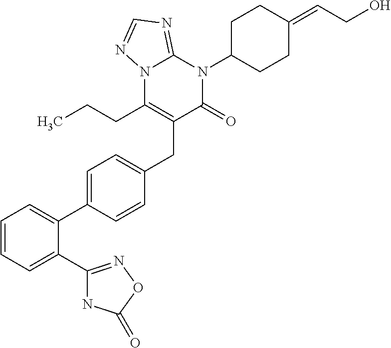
C1=CC=C(C2=NOC(=O)N2)C(C2=CC=C(CC3=C(CCC)N4C(=NC=N4)N(C4CCC(=CCO)CC4)C3=O)C=C2)=C1
